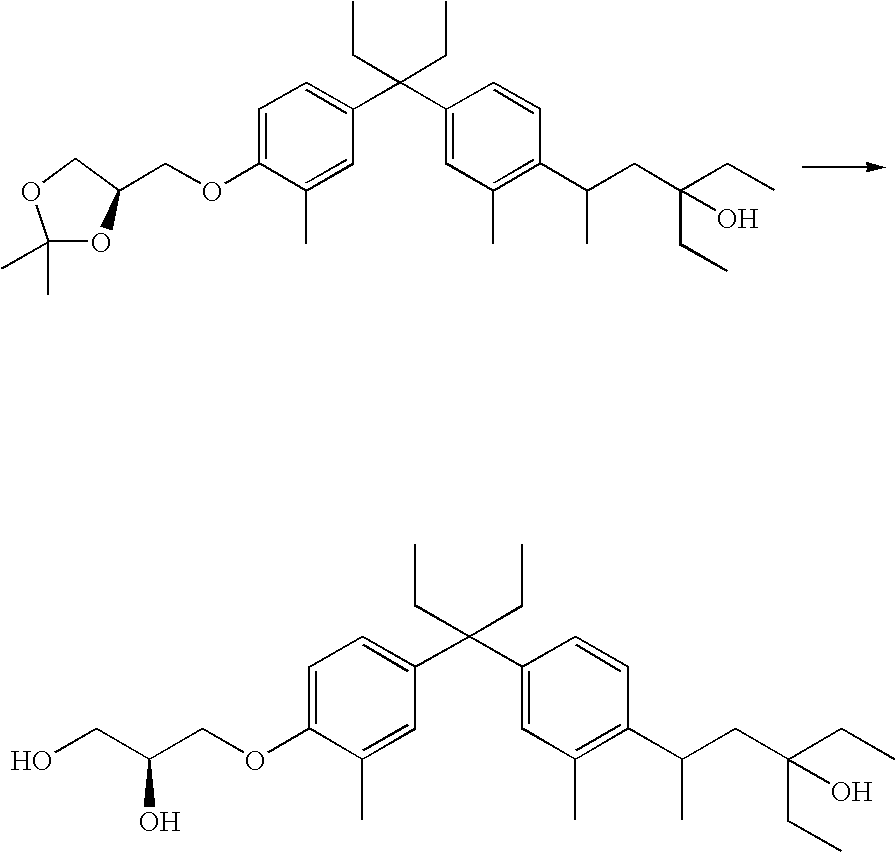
C1=C(OCC2OC(C)(C)OC2)C(C)=CC(C(C2=CC(C)=C(C(CC(O)(CC)CC)C)C=C2)(CC)CC)=C1.C1=C(OCC(CO)O)C(C)=CC(C(C2=CC(C)=C(C(CC(O)(CC)CC)C)C=C2)(CC)CC)=C1
